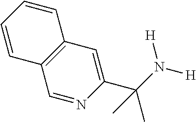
C1=NC(C(N([H])[H])(C)C)=CC2=C1C=CC=C2
